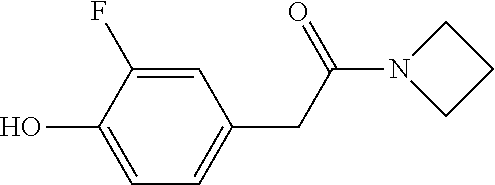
C1=C(F)C(O)=CC=C1CC(=O)N1CCC1
